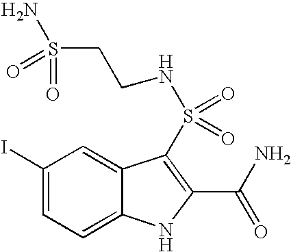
C1(I)=CC=C2C(=C1)C(S(=O)(=O)NCCS(N)(=O)=O)=C(C(N)=O)N2
